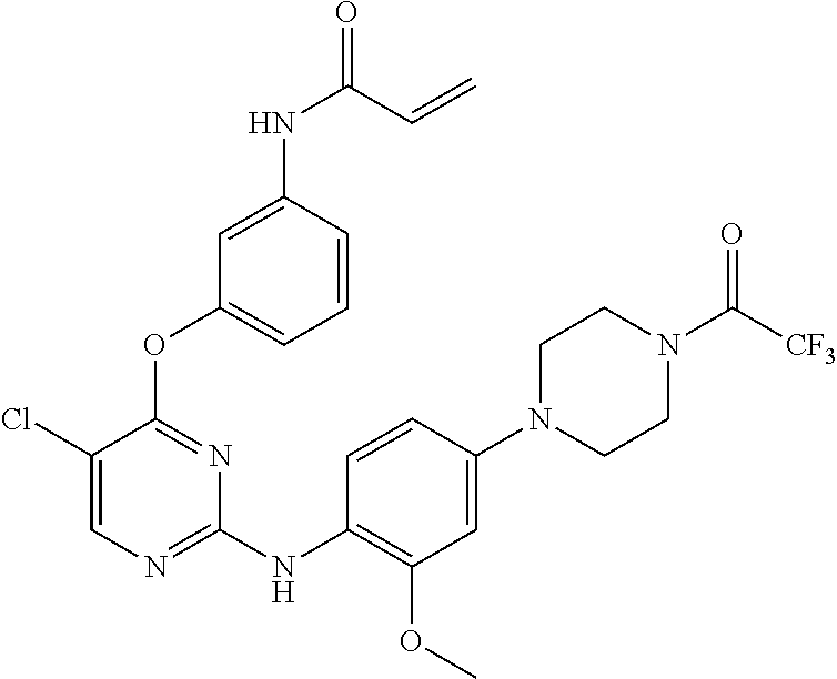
C1(N2CCN(C([CF3])=O)CC2)=CC(OC)=C(NC2=NC=C(Cl)C(OC3=CC=CC(NC(=O)C=C)=C3)=N2)C=C1
